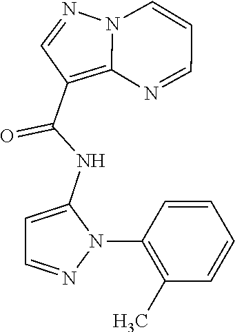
N12C(=C(C(NC3=CC=NN3C3=C(C)C=CC=C3)=O)C=N1)N=CC=C2
